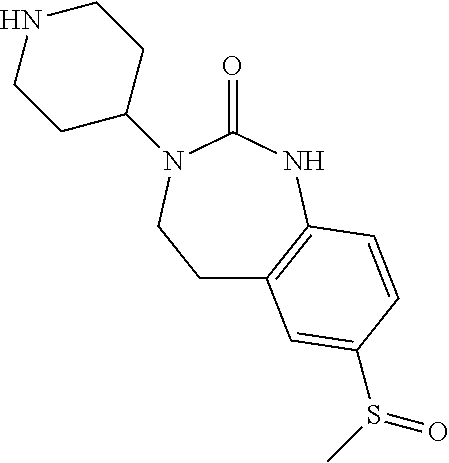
C1C2=C(NC(=O)N(C3CCNCC3)C1)C=CC(S(C)=O)=C2
